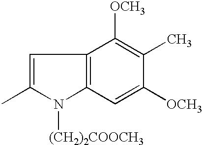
C1=C(C)N([(CH2)2COOCH3])C2=C1C([OCH3])=C(C)C([OCH3])=C2
